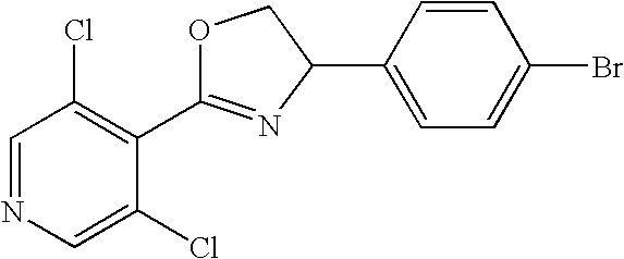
C1=NC=C(Cl)C(C2=NC(C3=CC=C(Br)C=C3)CO2)=C1Cl
